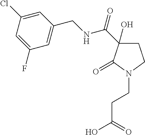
N(C(C1(O)CCN(CCC(=O)O)C1=O)=O)CC1=CC(F)=CC(Cl)=C1
